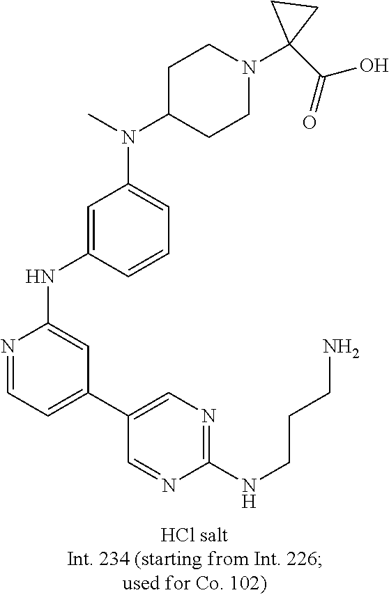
N1=CC=C(C2=CN=C(NCCCN)N=C2)C=C1NC1=CC(N(C)C2CCN(C3(C(O)=O)CC3)CC2)=CC=C1
